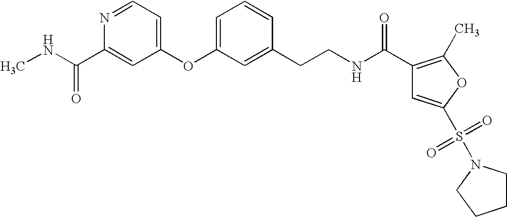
CNC(C1=CC(OC2=CC=CC(CCNC(C3=C(C)OC(S(N4CCCC4)(=O)=O)=C3)=O)=C2)=CC=N1)=O
